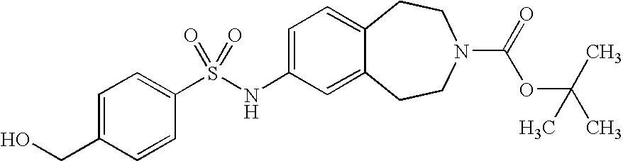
C1=C(NS(C2=CC=C(CO)C=C2)(=O)=O)C=C2C(=C1)CCN(C(=O)OC(C)(C)C)CC2
